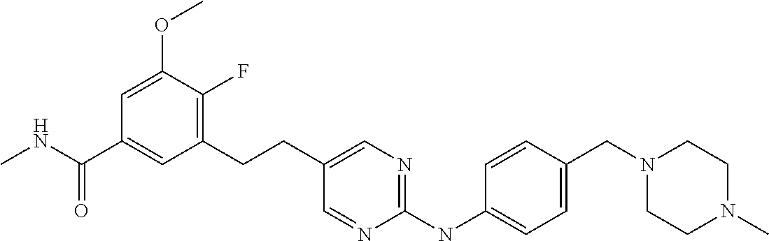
C1=C(OC)C(F)=C(CCC2=CN=C(NC3=CC=C(CN4CCN(C)CC4)C=C3)N=C2)C=C1C(NC)=O
